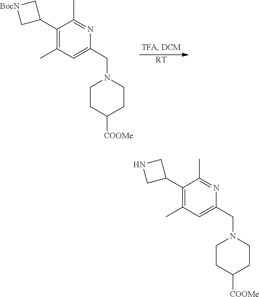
[RT].C1(C2C[BocN]C2)=C(C)C=C(CN2CCC([COOMe])CC2)N=C1C.C1(C2CNC2)=C(C)C=C(CN2CCC([COOMe])CC2)N=C1C
